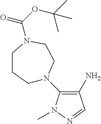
C1(N)=C(N2CCCN(C(=O)OC(C)(C)C)CC2)N(C)N=C1
